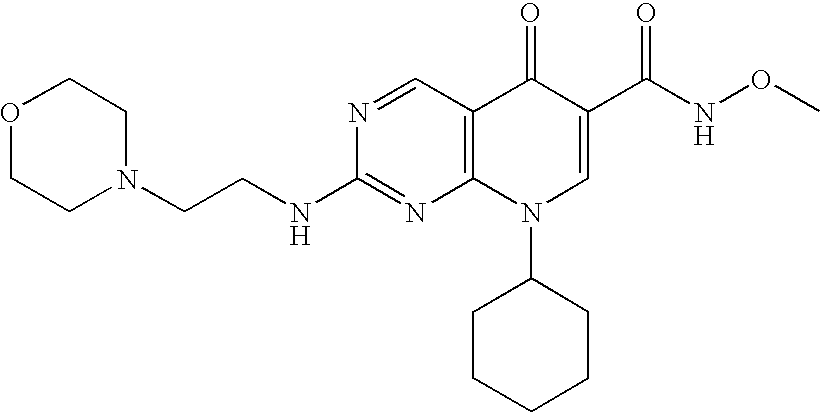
N1=CC2=C(N=C1NCCN1CCOCC1)N(C1CCCCC1)C=C(C(NOC)=O)C2=O
